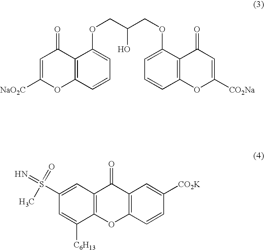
C12=C(C=CC=C1OCC(COC1=CC=CC3=C1C(=O)C=C([CO2Na])O3)O)OC([NaO2C])=CC2=O.C12=C(OC3=C(C1=O)C=C([CO2K])C=C3)C([C6H13])=CC(S(=N)(=O)C)=C2
